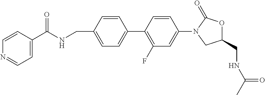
C1(CNC(C2=CC=NC=C2)=O)=CC=C(C2=C(F)C=C(N3CC(CNC(=O)C)OC3=O)C=C2)C=C1
